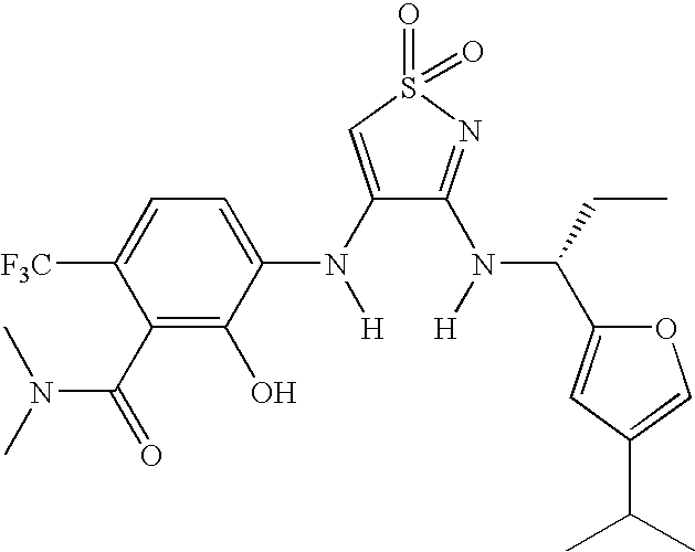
C1(N([H])C2=CC=C([F3C])C(C(N(C)C)=O)=C2O)=CS(=O)(=O)N=C1N([H])C(CC)C1=CC(C(C)C)=CO1
